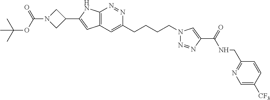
N1=NC2=C(C=C1CCCCN1N=NC(C(NCC3=NC=C([CF3])C=C3)=O)=C1)C=C(C1CN(C(OC(C)(C)C)=O)C1)N2
